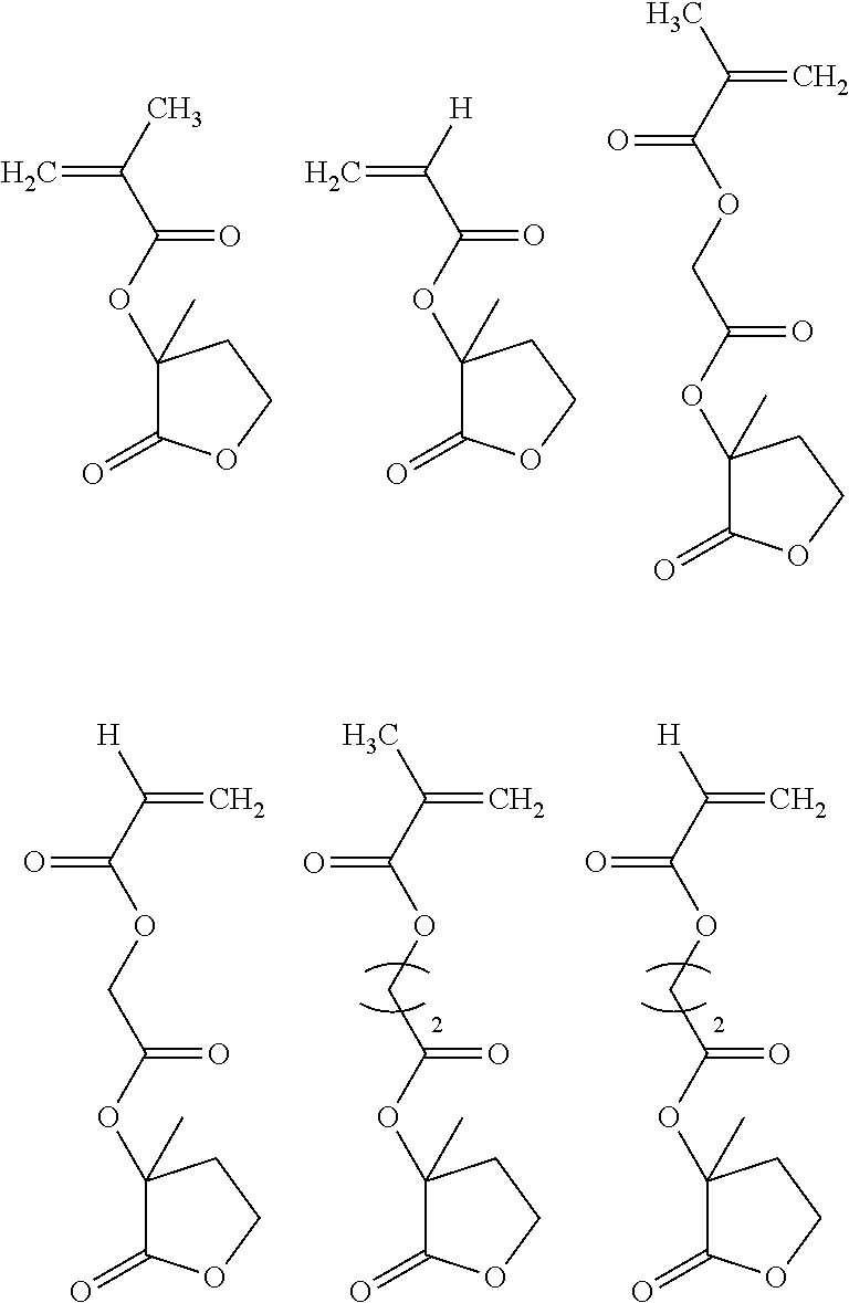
C1(OC(C(C)=C)=O)(C)C(=O)OCC1.C1(OC(C([H])=C)=O)(C)C(=O)OCC1.C1(OC(COC(C(C)=C)=O)=O)(C)C(=O)OCC1.C1(OC(COC(C(C)=C)=O)=O)(C)C(=O)OCC1.C1(OC(COC(C([H])=C)=O)=O)(C)C(=O)OCC1.C1(OC(COC(C([H])=C)=O)=O)(C)C(=O)OCC1
